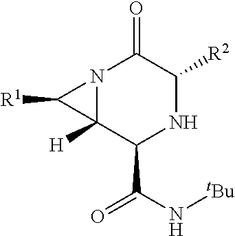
N12C([H])(C(C(=O)N[tBu])NC([R2])C1=O)C2[R1]
